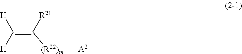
C(=C([R21])[(R22)m][A2])([H])[H]
